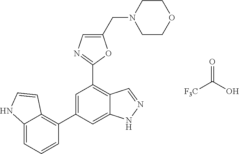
C1=C(C2=C3C(=CC=C2)NC=C3)C=C2C(=C1C1=NC=C(CN3CCOCC3)O1)C=NN2.[F3C]C(O)=O
